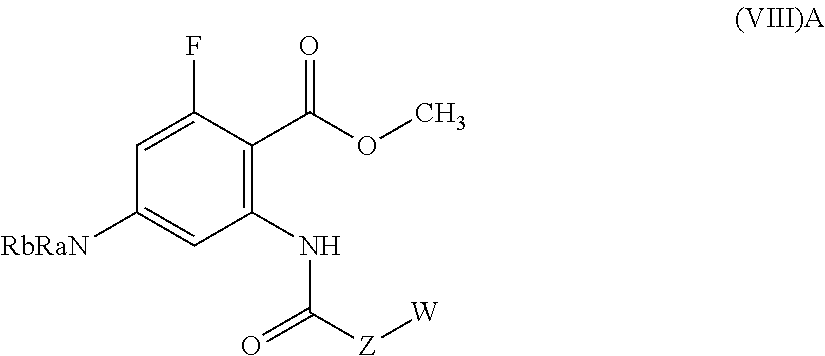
C1(NC([Z][W])=O)=C(C(OC)=O)C(F)=CC([RbRaN])=C1
